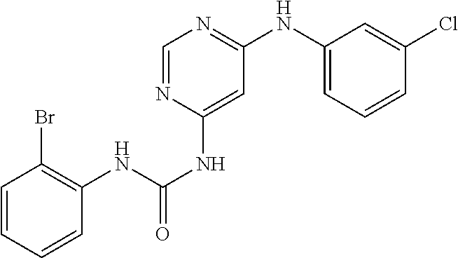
C1=CC=C(NC2=NC=NC(NC(NC3=C(Br)C=CC=C3)=O)=C2)C=C1Cl
